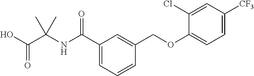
C1(C(NC(C(=O)O)(C)C)=O)=CC=CC(COC2=CC=C([CF3])C=C2Cl)=C1
